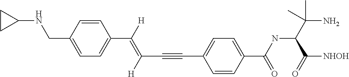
C1=CC(CNC2CC2)=CC=C1C(=C(C#CC1=CC=C(C(NC(C(N)(C)C)C([NHOH])=O)=O)C=C1)[H])[H]
